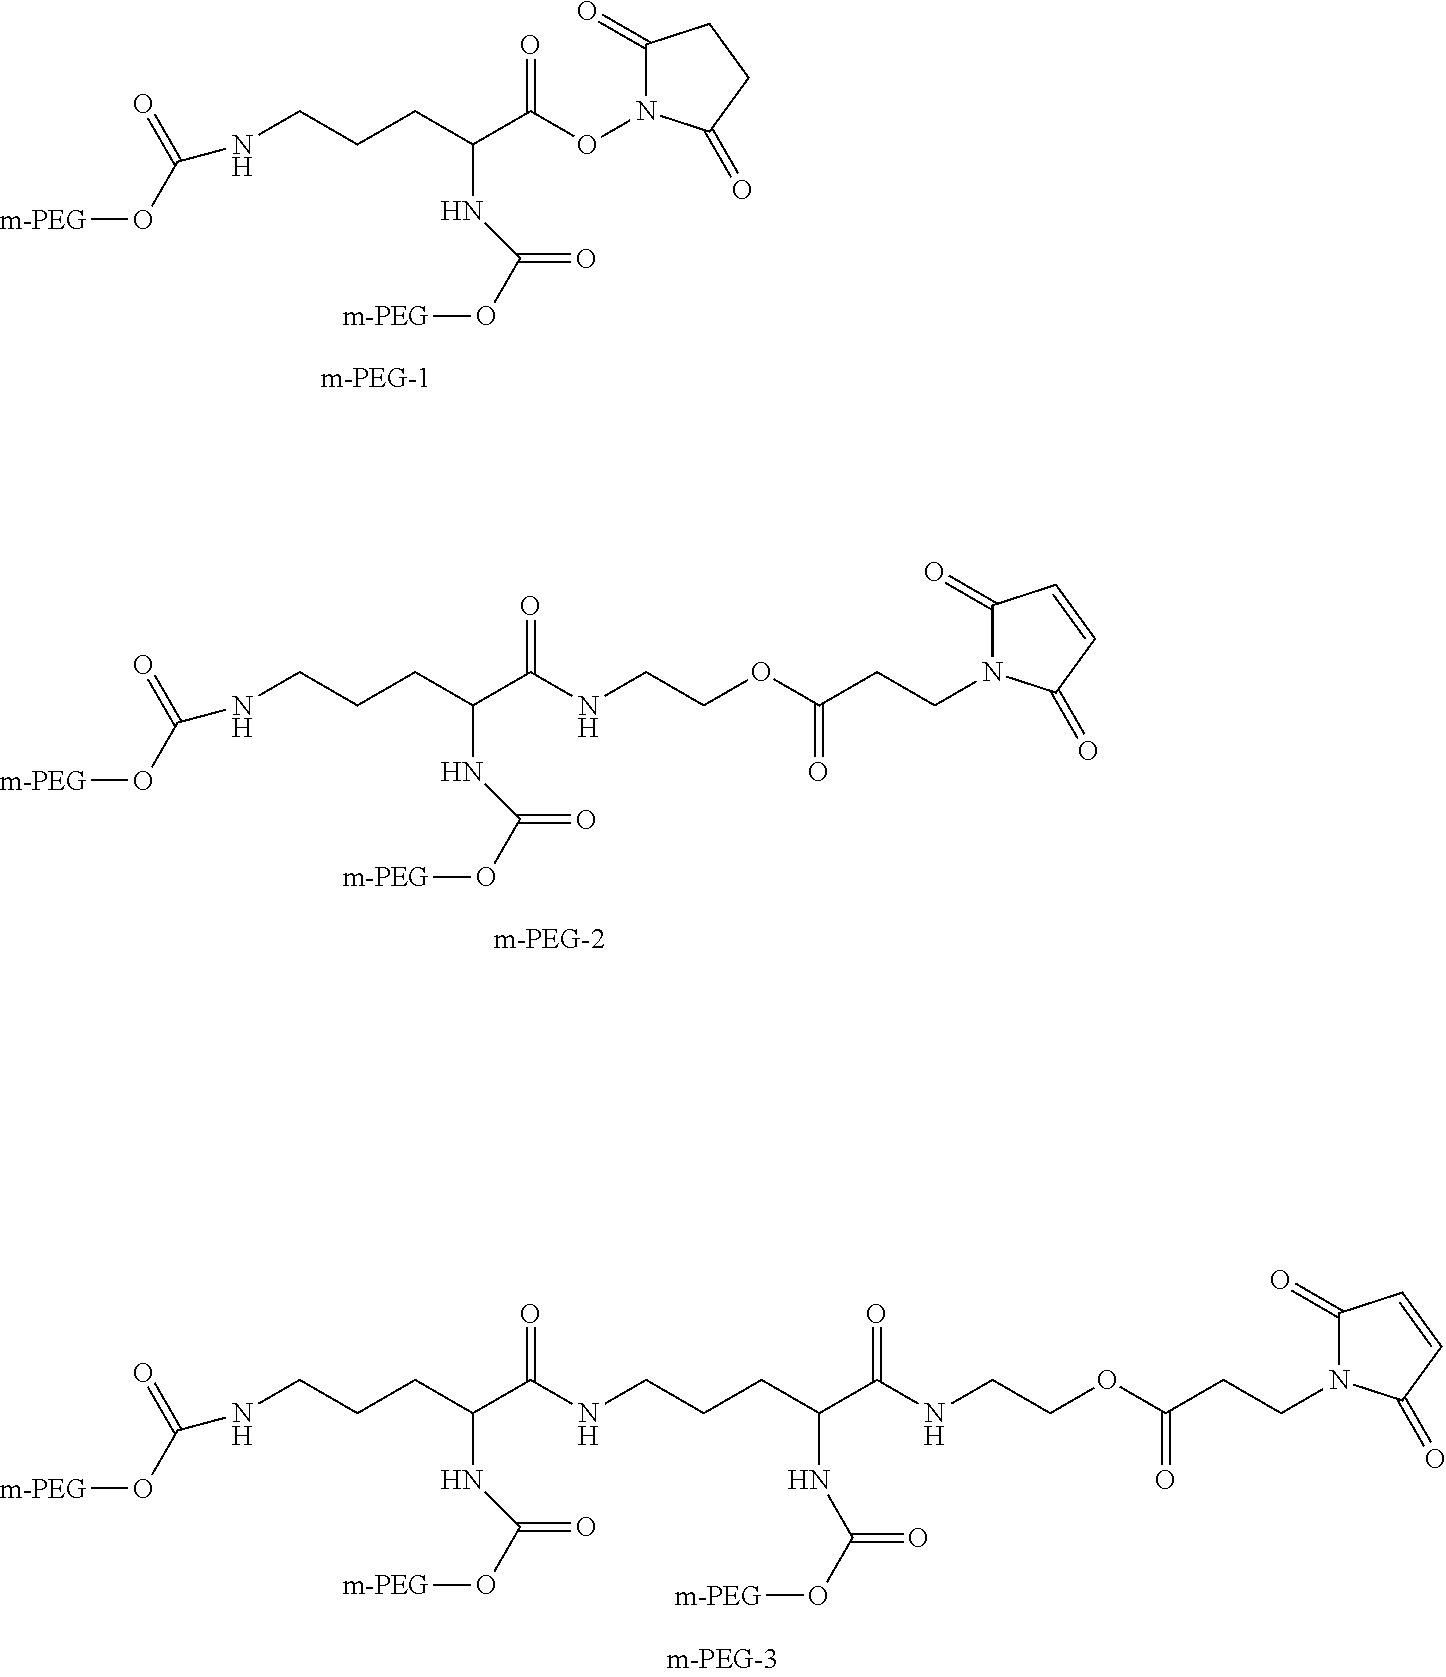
C1(=O)N(OC(C(NC(=O)O[m-PEG])CCCNC(=O)O[m-PEG])=O)C(=O)CC1.C1(=O)C=CC(=O)N1CCC(OCCNC(C(NC(=O)O[m-PEG])CCCNC(=O)O[m-PEG])=O)=O.C1(=O)C=CC(=O)N1CCC(OCCNC(C(CCCNC(C(NC(=O)O[m-PEG])CCCNC(=O)O[m-PEG])=O)NC(=O)O[m-PEG])=O)=O
